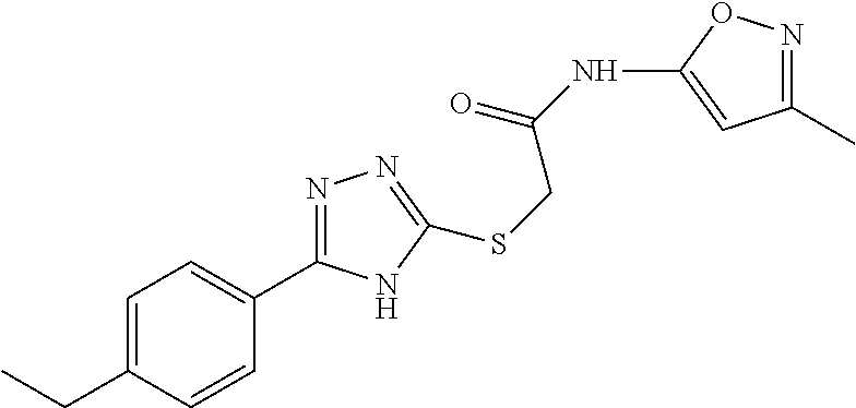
N(C(=O)CSC1=NN=C(C2=CC=C(CC)C=C2)N1)C1=CC(C)=NO1
